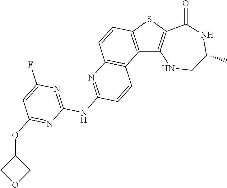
C12=C(SC3=C1NCC(C)NC3=O)C=CC1=C2C=CC(NC2=NC(F)=CC(OC3COC3)=N2)=N1
